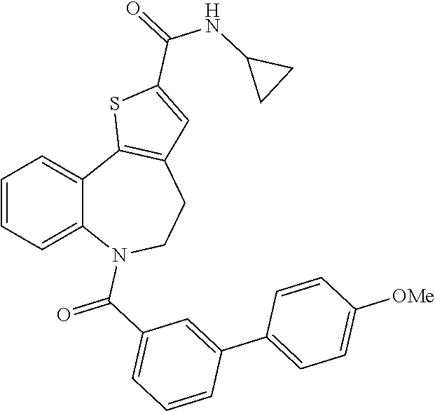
C1=CC=C2C(=C1)C1=C(CCN2C(=O)C2=CC=CC(C3=CC=C([OMe])C=C3)=C2)C=C(C(=O)NC2CC2)S1
